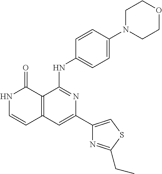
C1=CC(NC2=NC(C3=CSC(CC)=N3)=CC3=C2C(=O)NC=C3)=CC=C1N1CCOCC1
